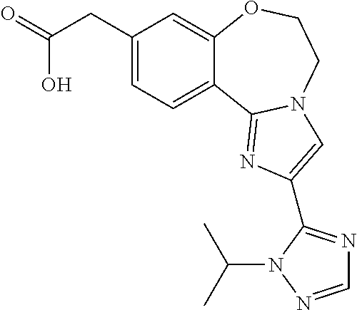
C1(CC(=O)O)=CC=C2C(=C1)OCCN1C2=NC(C2=NC=NN2C(C)C)=C1
